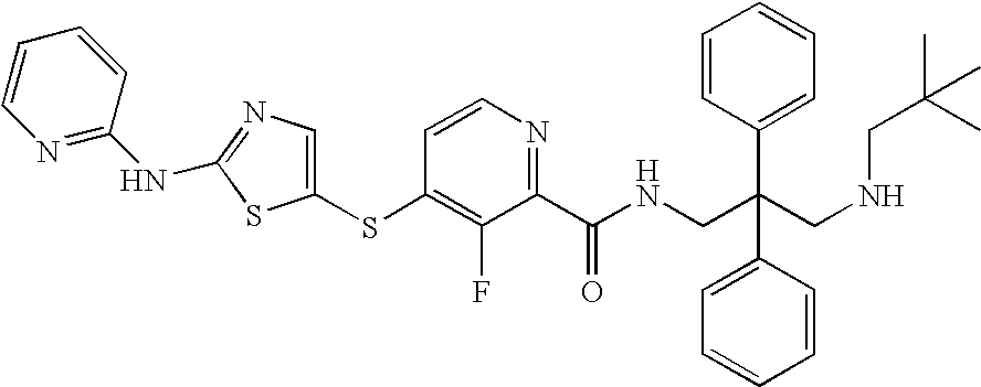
N1=C(NC2=NC=C(SC3=C(F)C(C(=O)NCC(C4=CC=CC=C4)(CNCC(C)(C)C)C4=CC=CC=C4)=NC=C3)S2)C=CC=C1
